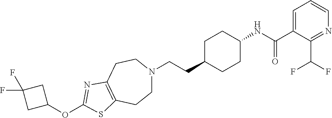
C1N(CCC2CCC(NC(C3=CC=CN=C3C(F)F)=O)CC2)CCC2=C(C1)SC(OC1CC(F)(F)C1)=N2
